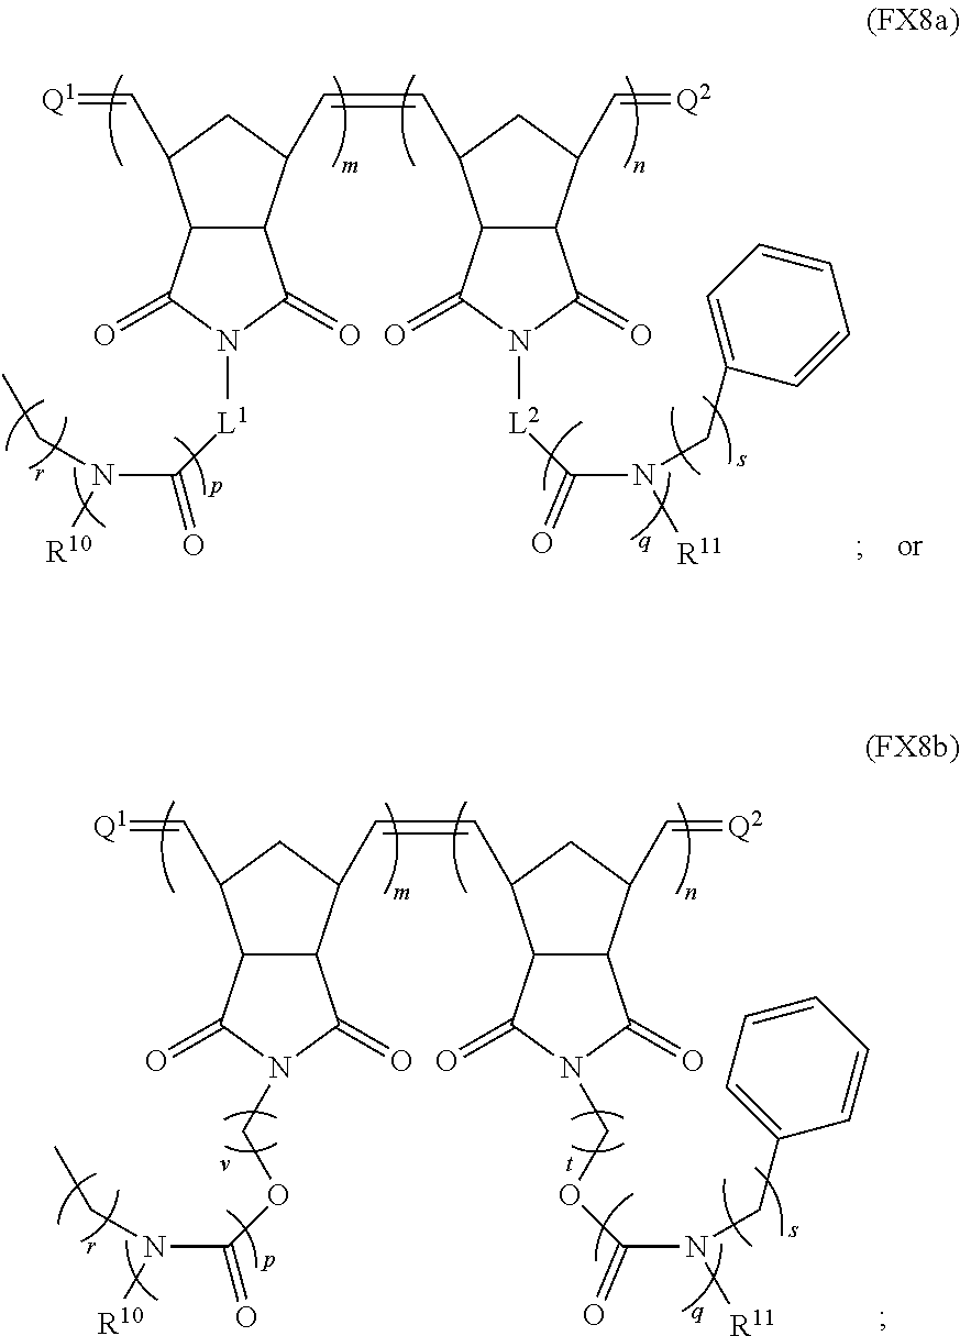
C12C(C(C=CC3C4C(C(C=[Q2])C3)C(=O)N([L2]C(N(CC3=CC=CC=C3)[R11])=O)C4=O)CC1C=[Q1])C(=O)N([L1]C(=O)N([R10])CC)C2=O.C12C(C(C=CC3C4C(C(C=[Q2])C3)C(=O)N(COC(N(CC3=CC=CC=C3)[R11])=O)C4=O)CC1C=[Q1])C(=O)N(COC(=O)N([R10])CC)C2=O
